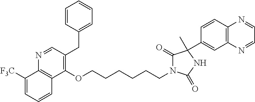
C1=CC(CC2=C(OCCCCCCN3C(=O)C(C)(C4=CC5=C(C=C4)N=CC=N5)NC3=O)C3=C(N=C2)C([F3C])=CC=C3)=CC=C1
